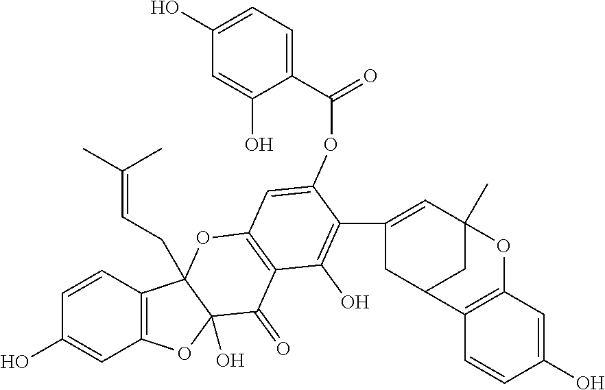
C1=CC2=C(C=C1O)OC1(O)C2(CC=C(C)C)OC2=C(C1=O)C(O)=C(C1=CC3(C)CC(C1)C1=C(O3)C=C(O)C=C1)C(OC(C1=CC=C(O)C=C1O)=O)=C2
